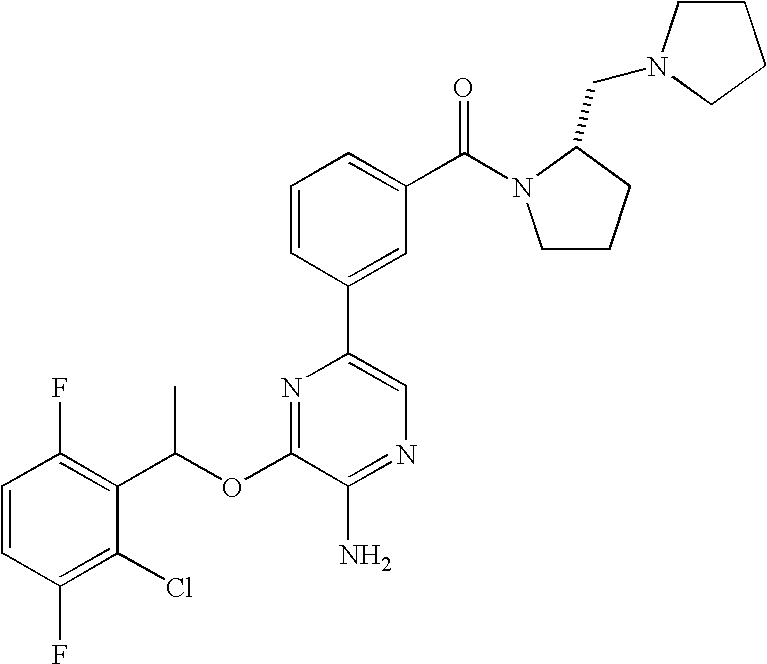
C1=CC(F)=C(C(OC2=NC(C3=CC(C(=O)N4CCCC4CN4CCCC4)=CC=C3)=CN=C2N)C)C(Cl)=C1F
